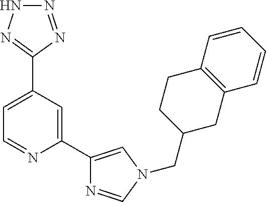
C1=C(C2=NNN=N2)C=C(C2=CN(CC3CC4=C(CC3)C=CC=C4)C=N2)N=C1
